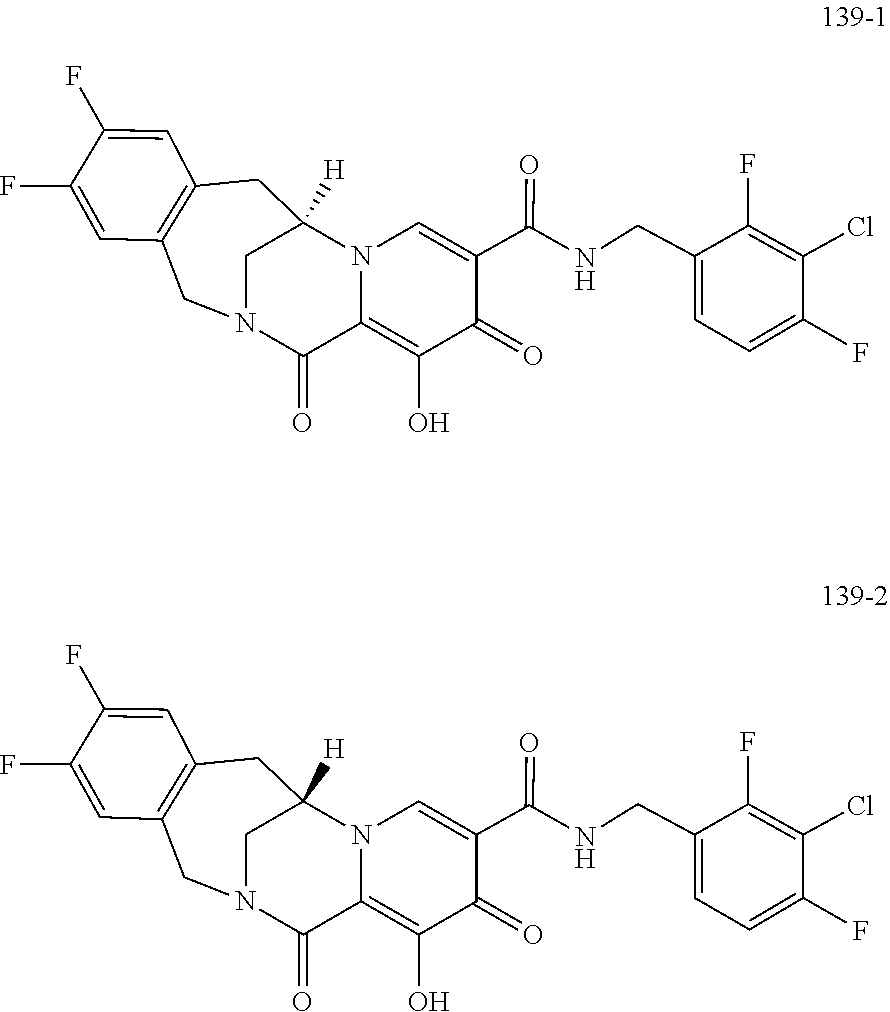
C1=C(CNC(=O)C2=CN3C(=C(O)C2=O)C(=O)N2CC4=C(C=C(F)C(F)=C4)CC3([H])C2)C(F)=C(Cl)C(F)=C1.C1=C(CNC(=O)C2=CN3C(=C(O)C2=O)C(=O)N2CC4=C(C=C(F)C(F)=C4)CC3([H])C2)C(F)=C(Cl)C(F)=C1
